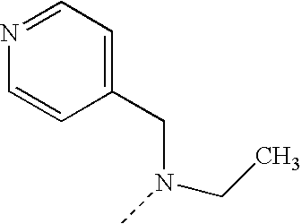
N1=CC=C(CN(CC)C)C=C1
